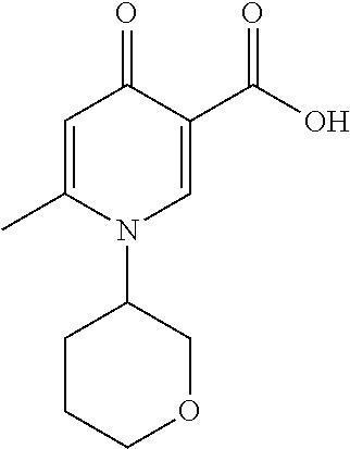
C1=C(C)N(C2CCCOC2)C=C(C(=O)O)C1=O
